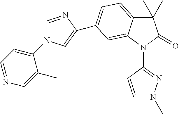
N1=CC=C(N2C=NC(C3=CC=C4C(C)(C)C(=O)N(C5=NN(C)C=C5)C4=C3)=C2)C(C)=C1
